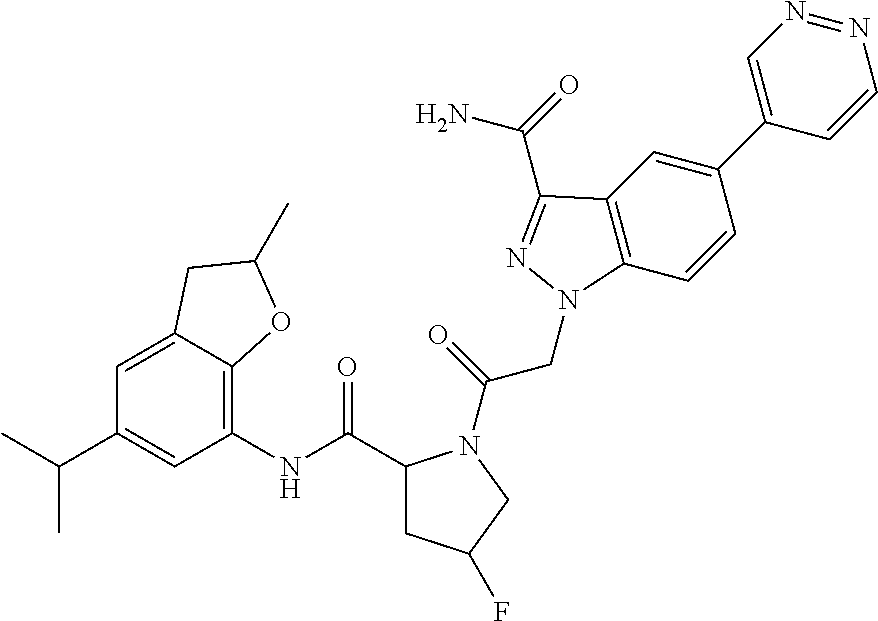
CC(C1=CC(NC(C2CC(F)CN2C(=O)CN2C3=C(C=C(C4=CN=NC=C4)C=C3)C(C(=O)N)=N2)=O)=C2C(=C1)CC(C)O2)C
